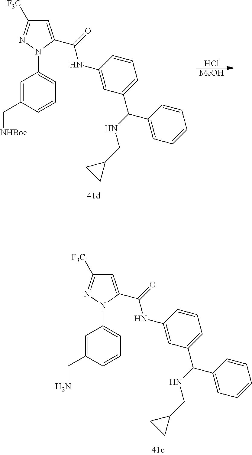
C1=C(C(=O)NC2=CC(C(NCC3CC3)C3=CC=CC=C3)=CC=C2)N(C2=CC=CC(C[NHBoc])=C2)N=C1[F3C].Cl.[MeOH].C1=C(C(=O)NC2=CC(C(NCC3CC3)C3=CC=CC=C3)=CC=C2)N(C2=CC=CC(CN)=C2)N=C1[F3C]
